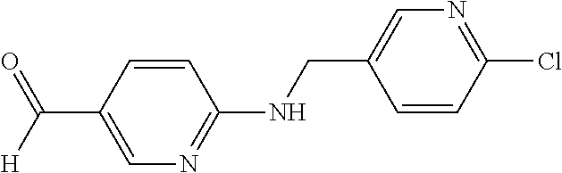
C(C1=CN=C(NCC2=CN=C(Cl)C=C2)C=C1)([H])=O
